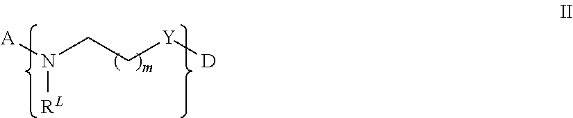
[A]N(CC[Y][D])[RL]
